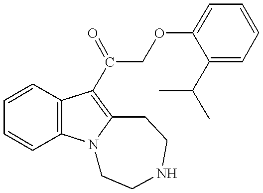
C1=CC=CC2=C1C(C(COC1=CC=CC=C1C(C)C)=O)=C1N2CCNCC1
